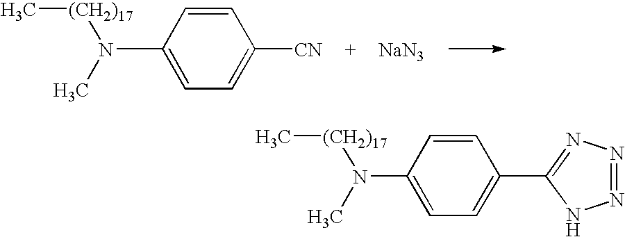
[(CH2)17](C)N(C)C1=CC=C([CN])C=C1.[NaN3].[(CH2)17](N(C)C1=CC=C(C2=NN=NN2)C=C1)C
